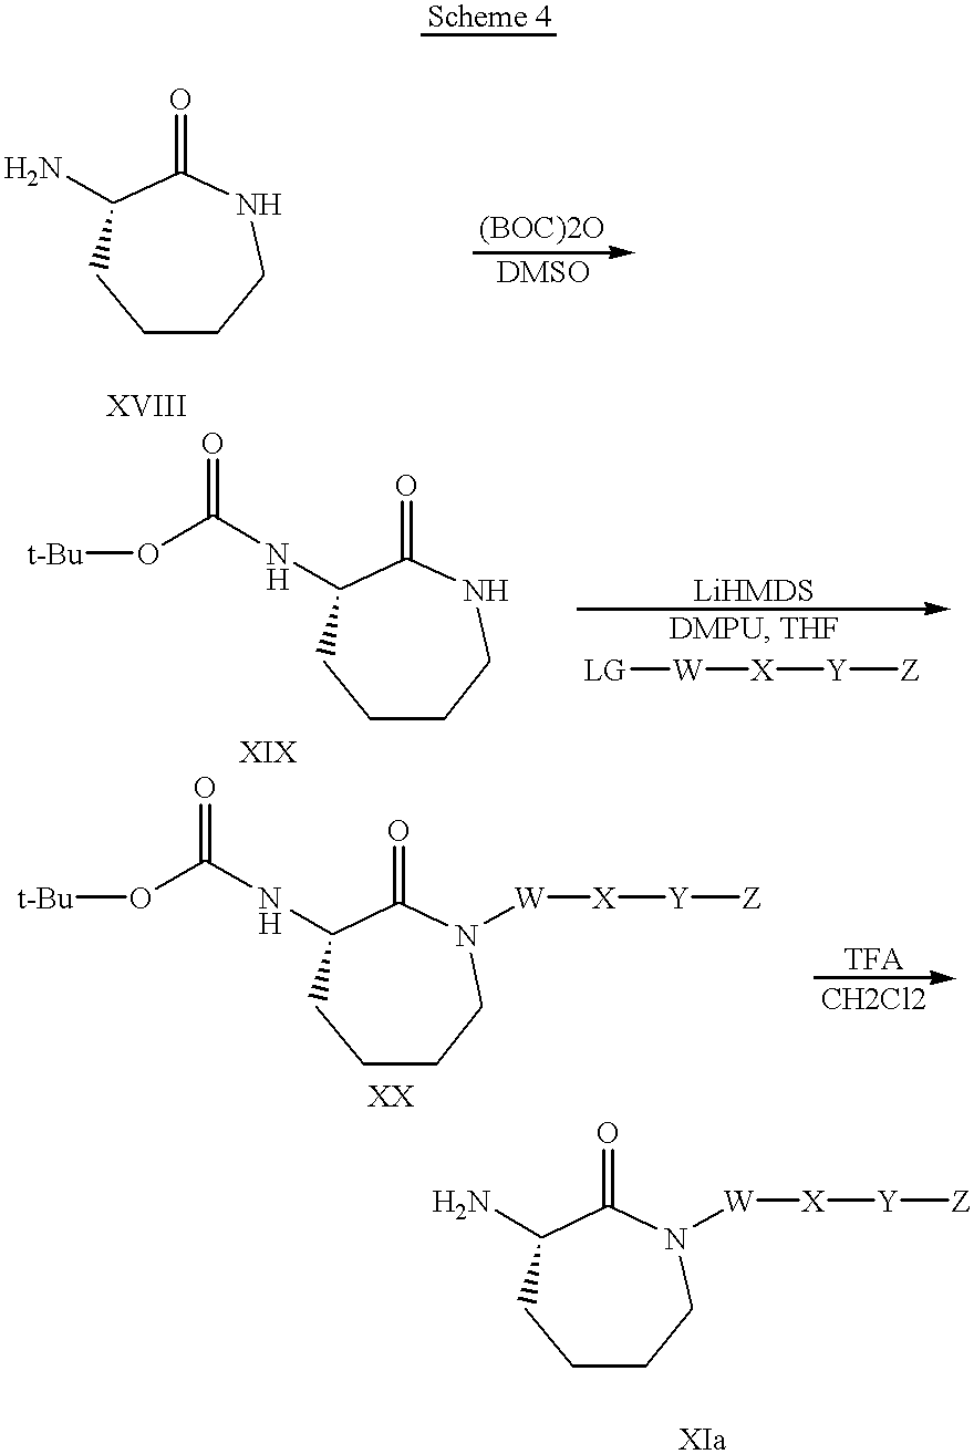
NC1C(=O)NCCCC1.C1CCNC(=O)C(NC(O[t-Bu])=O)C1.[LG][W][X][Y][Z].C1CCN([W][X][Y][Z])C(=O)C(NC(O[t-Bu])=O)C1.NC1C(=O)N([W][X][Y][Z])CCCC1
